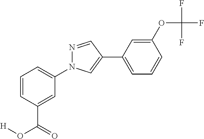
C1(N2N=CC(C3=CC=CC(OC(F)(F)F)=C3)=C2)=CC=CC(C(O[H])=O)=C1
